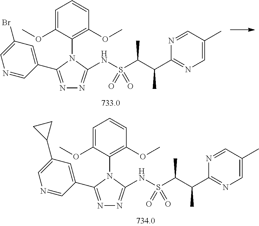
N1=CC(C2=NN=C(NS(C(C(C3=NC=C(C)C=N3)C)C)(=O)=O)N2C2=C(OC)C=CC=C2OC)=CC(Br)=C1.N1=CC(C2=NN=C(NS(C(C(C3=NC=C(C)C=N3)C)C)(=O)=O)N2C2=C(OC)C=CC=C2OC)=CC(C2CC2)=C1
